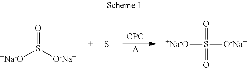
[CPC].[D].O=S([O-Na+])[+Na-O].S.[+Na-O]S(=O)([O-Na+])=O
